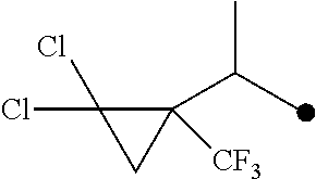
C1([CF3])(C(C)C)C(Cl)(Cl)C1
